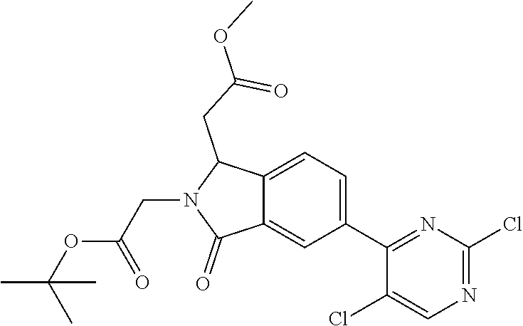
C1(C2=NC(Cl)=NC=C2Cl)=CC=C2C(=C1)C(=O)N(CC(OC(C)(C)C)=O)C2CC(OC)=O
